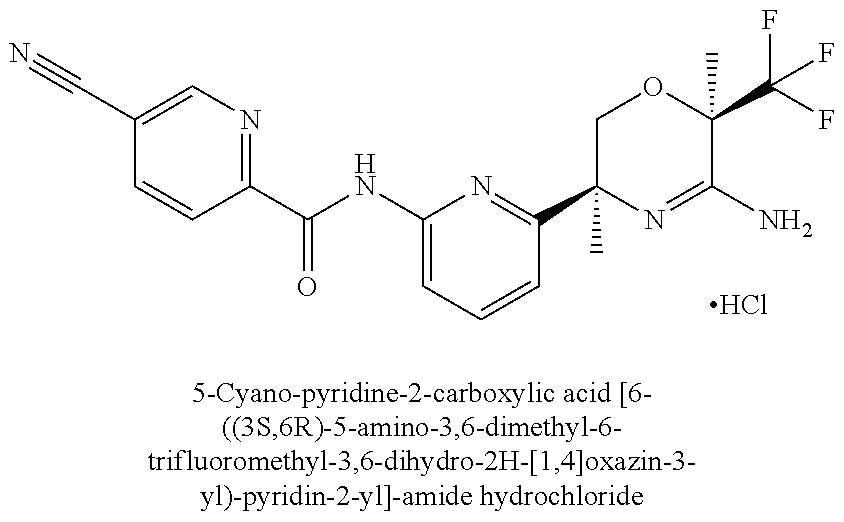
N#CC1=CN=C(C(=O)NC2=CC=CC(C3(C)N=C(N)C(C(F)(F)F)(C)OC3)=N2)C=C1.Cl
